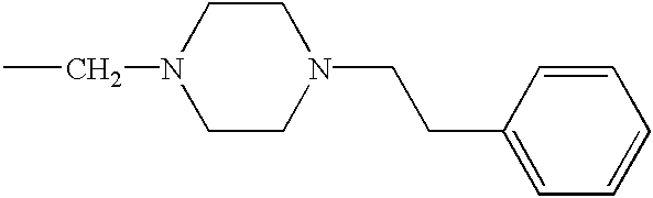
CCN1CCN(CCC2=CC=CC=C2)CC1
